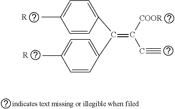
C1=C(C(C2=CC=C(C)C=C2)=C([COOR])C#C)C=CC(C)=C1.[R].[R]
